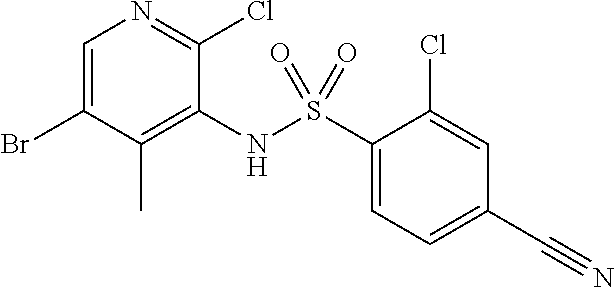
C1=C(Br)C(C)=C(NS(C2=CC=C(C#N)C=C2Cl)(=O)=O)C(Cl)=N1
